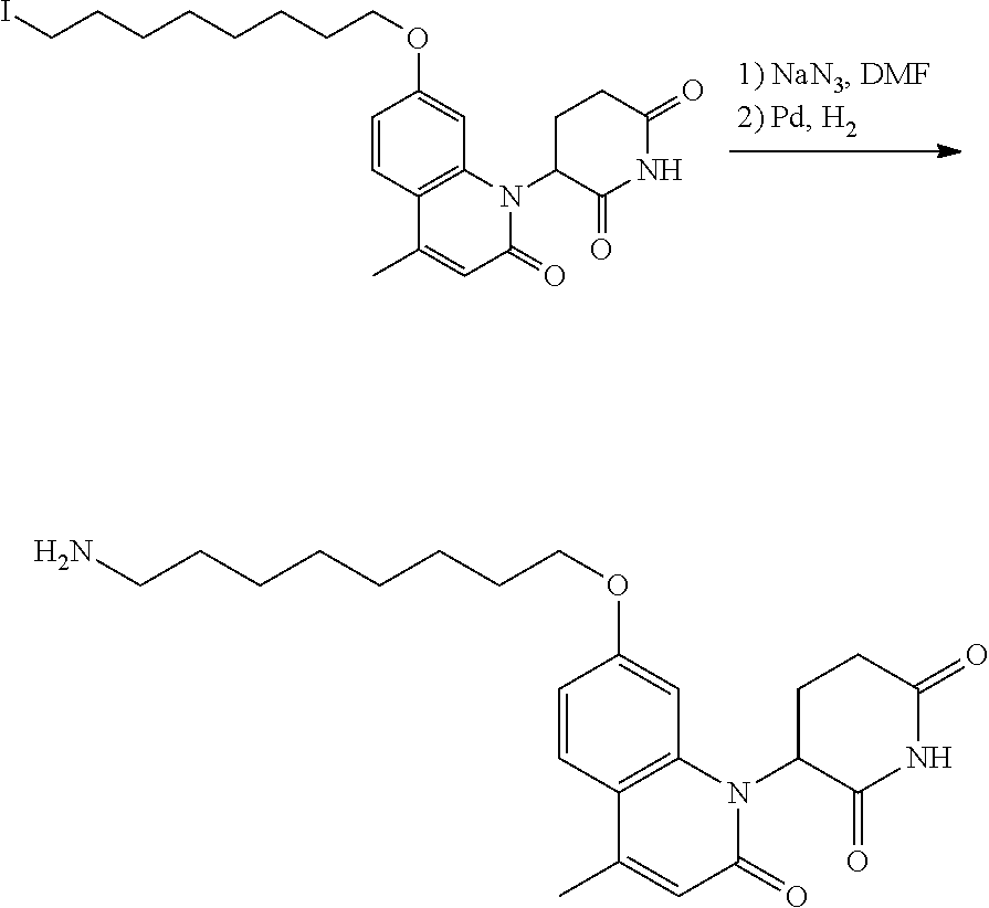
C1=CC2=C(C=C1OCCCCCCCCI)N(C1C(=O)NC(=O)CC1)C(=O)C=C2C.C1=CC2=C(C=C1OCCCCCCCCN)N(C1C(=O)NC(=O)CC1)C(=O)C=C2C
